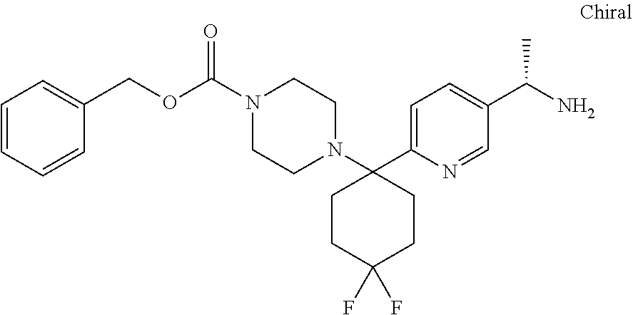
C1=C(C2(N3CCN(C(=O)OCC4=CC=CC=C4)CC3)CCC(F)(F)CC2)N=CC(C(N)C)=C1
